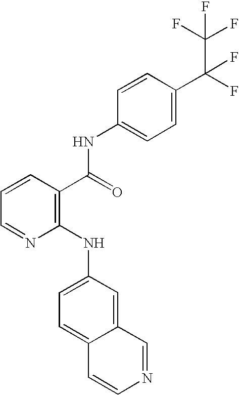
C1=CC(C(C(F)(F)F)(F)F)=CC=C1NC(C1=C(NC2=CC=C3C(=C2)C=NC=C3)N=CC=C1)=O
